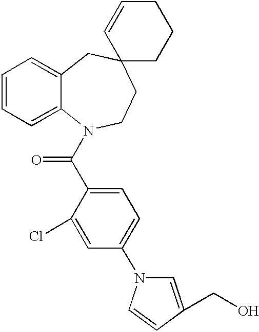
C1=CC=C2C(=C1)CC1(CCN2C(C2=CC=C(N3C=C(CO)C=C3)C=C2Cl)=O)CCCC=C1
